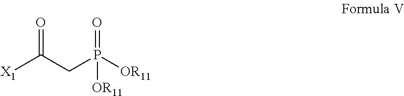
O=C(CP([OR11])(=O)[OR11])[X1]
